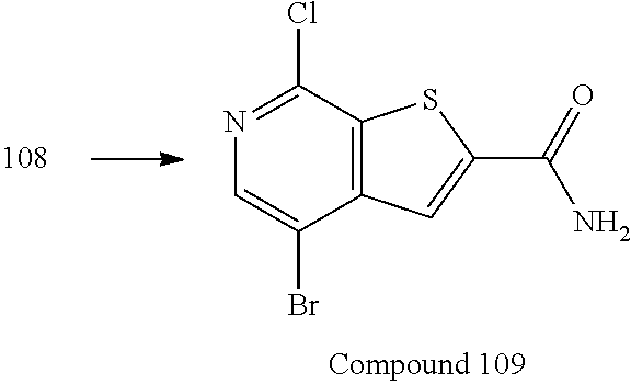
C12=C(SC(C(=O)N)=C1)C(Cl)=NC=C2Br
